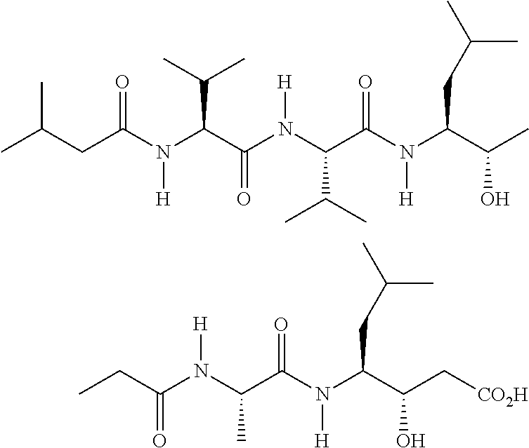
CC(CC(N(C(C(N(C(C(N(C(C(O)C)CC(C)C)[H])=O)C(C)C)[H])=O)C(C)C)[H])=O)C.C(C(N(C(C(N(C(C(C[CO2H])O)CC(C)C)[H])=O)C)[H])=O)C
